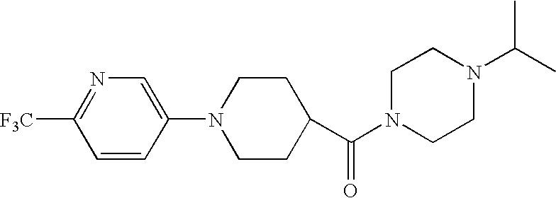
O=C(N1CCN(C(C)C)CC1)C1CCN(C2=CN=C([F3C])C=C2)CC1
